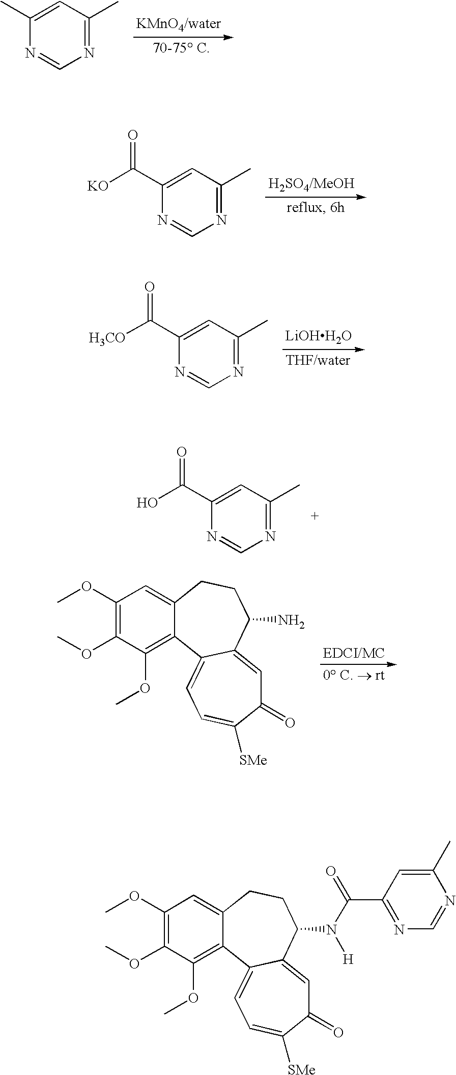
C1(C)=CC(C)=NC=N1.[KO]C(C1=CC(C)=NC=N1)=O.[LiOHH2O].[H3CO]C(C1=CC(C)=NC=N1)=O.OC(C1=CC(C)=NC=N1)=O.COC1=C(OC)C(OC)=C2C(=C1)CCC(N)C1=CC(=O)C([SMe])=CC=C21.COC1=C(OC)C(OC)=C2C(=C1)CCC(N(C(C1=NC=NC(C)=C1)=O)[H])C1=CC(=O)C([SMe])=CC=C21
